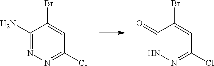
C1(=O)NN=C(Cl)C=C1Br.C1(N)=NN=C(Cl)C=C1Br
